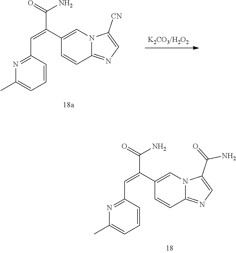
C1(C)=CC=CC(C=C(C2=CN3C(=NC=C3C(=O)N)C=C2)C(N)=O)=N1.C1(C)=CC=CC(C=C(C2=CN3C(=NC=C3[CN])C=C2)C(N)=O)=N1
